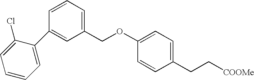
C1=C(C2=CC(COC3=CC=C(CC[COOMe])C=C3)=CC=C2)C(Cl)=CC=C1
